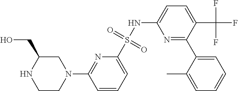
N1=C(C2=CC=CC=C2C)C(C(F)(F)F)=CC=C1NS(C1=CC=CC(N2CC(CO)NCC2)=N1)(=O)=O
